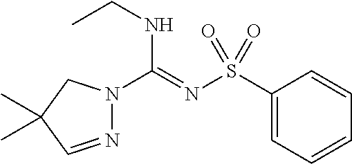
C1(S(N=C(NCC)N2N=CC(C)(C)C2)(=O)=O)=CC=CC=C1
